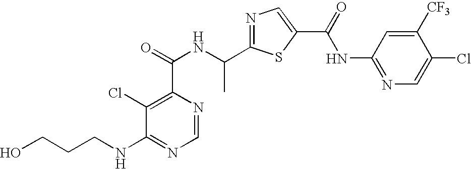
N1=C(C(NC(=O)C2=C(Cl)C(NCCCO)=NC=N2)C)SC(C(=O)NC2=NC=C(Cl)C([CF3])=C2)=C1
